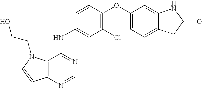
C12=C(N=CN=C1NC1=CC(Cl)=C(OC3=CC=C4C(=C3)NC(=O)C4)C=C1)C=CN2CCO
